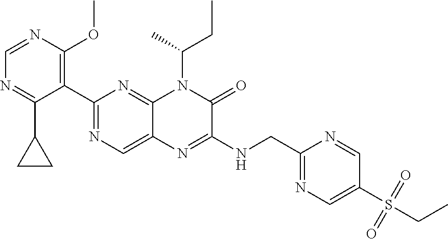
C1=NC(OC)=C(C2=NC=C3C(=N2)N(C(CC)C)C(=O)C(NCC2=NC=C(S(CC)(=O)=O)C=N2)=N3)C(C2CC2)=N1
